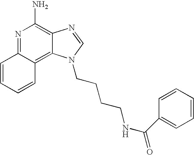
N1=C2C(=C3C(=C1N)N=CN3CCCCNC(C1=CC=CC=C1)=O)C=CC=C2
